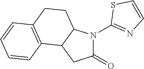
C12C(N(C3=NC=CS3)C(=O)C1)CCC1=C2C=CC=C1
